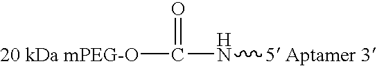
[20 kDa mPEG-O]C(=O)N[5 Aptamer 3]
